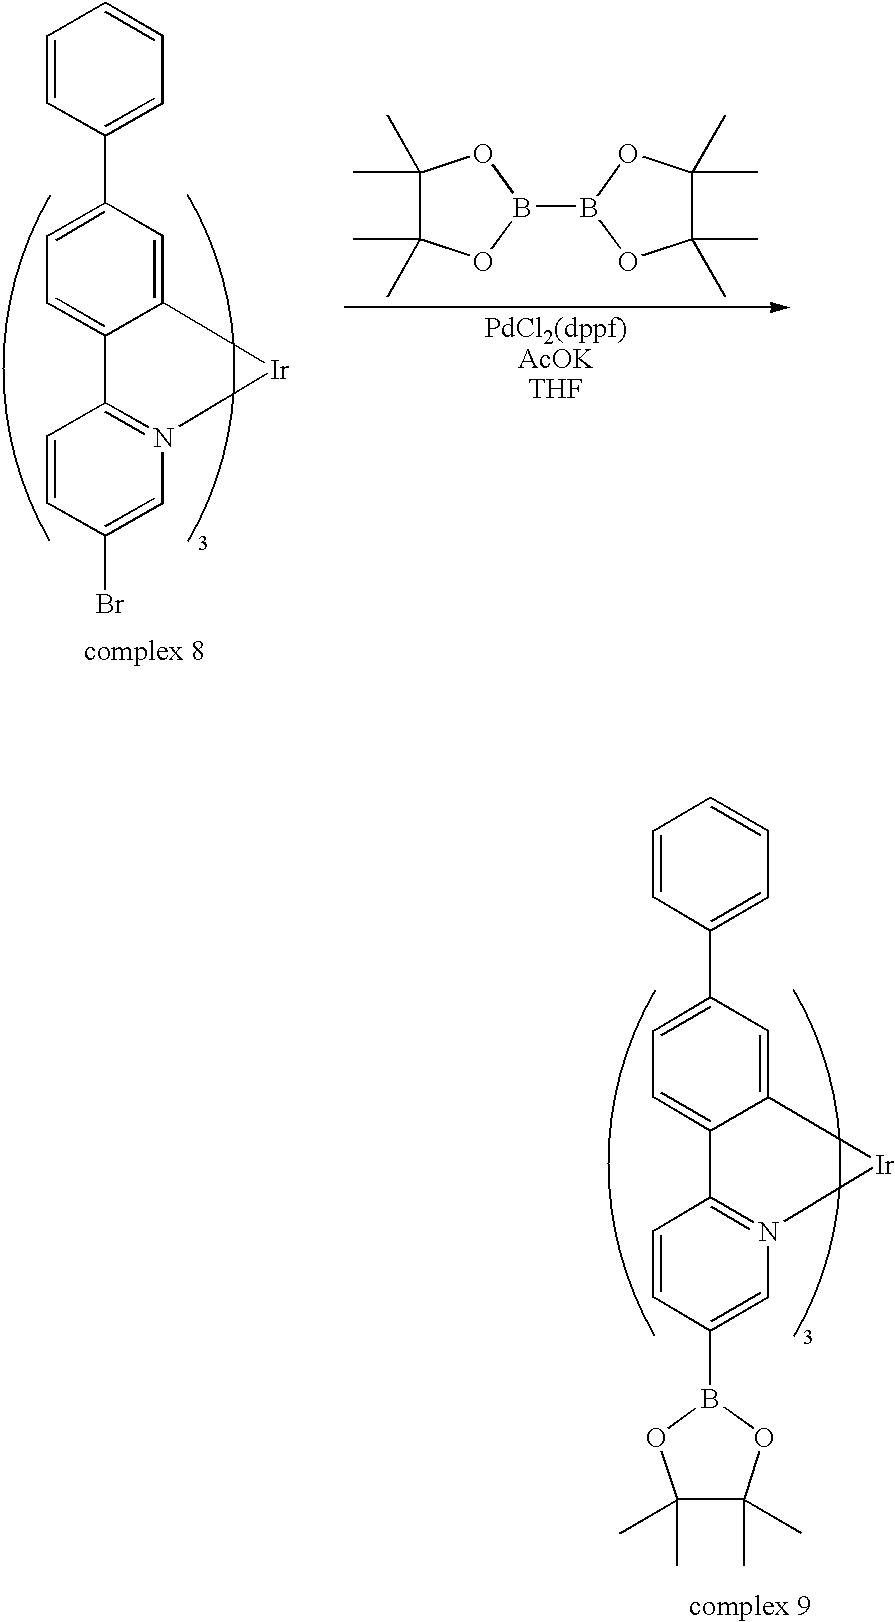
C1(C)(C)C(C)(C)OB(B2OC(C)(C)C(C)(C)O2)O1.C1=C(C2=CC=CC=C2)C=C2C(=C1)C1=N(C=C(Br)C=C1)[Ir]2.C1=C(C2=CC=CC=C2)C=C2C(=C1)C1=N(C=C(B3OC(C)(C)C(C)(C)O3)C=C1)[Ir]2
